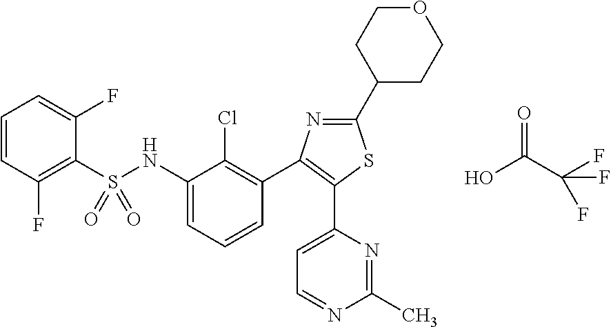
C1(NS(=O)(=O)C2=C(F)C=CC=C2F)=CC=CC(C2=C(C3=CC=NC(C)=N3)SC(C3CCOCC3)=N2)=C1Cl.OC(C(F)(F)F)=O
